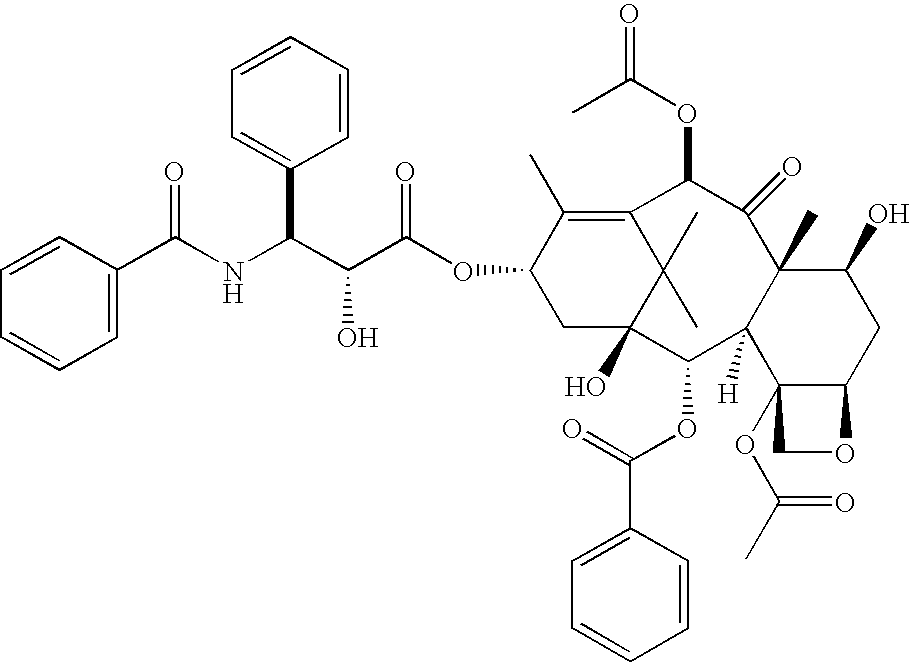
C1=CC(C(NC(C(C(OC2CC3(O)C(C)(C)C(=C2C)C(OC(=O)C)C(=O)C2(C)C([H])(C3OC(C3=CC=CC=C3)=O)C3(OC(C)=O)C(CC2O)OC3)=O)O)C2=CC=CC=C2)=O)=CC=C1
